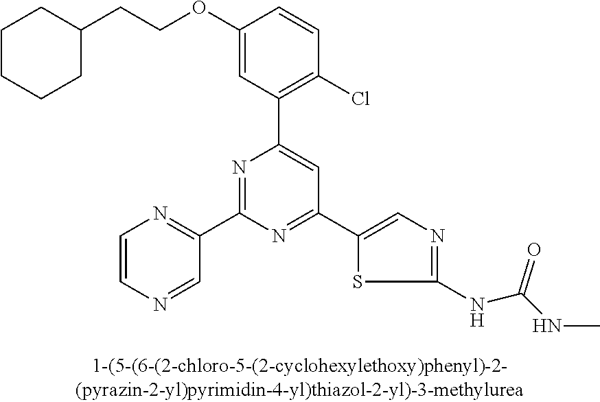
C1(OCCC2CCCCC2)=CC(C2=CC(C3=CN=C(NC(NC)=O)S3)=NC(C3=NC=CN=C3)=N2)=C(Cl)C=C1
